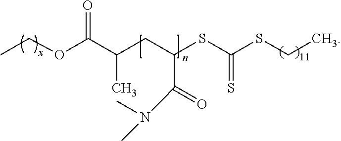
CCOC(C(CC(SC(SCC)=S)C(=O)N(C)C)C)=O
